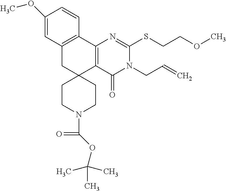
C12=C(C3=C(C4(C1)CCN(C(=O)OC(C)(C)C)CC4)C(=O)N(CC=C)C(SCCOC)=N3)C=CC(OC)=C2
